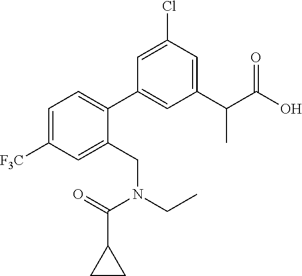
C1(C2=CC=C([F3C])C=C2CN(CC)C(=O)C2CC2)=CC(C(C(O)=O)C)=CC(Cl)=C1
